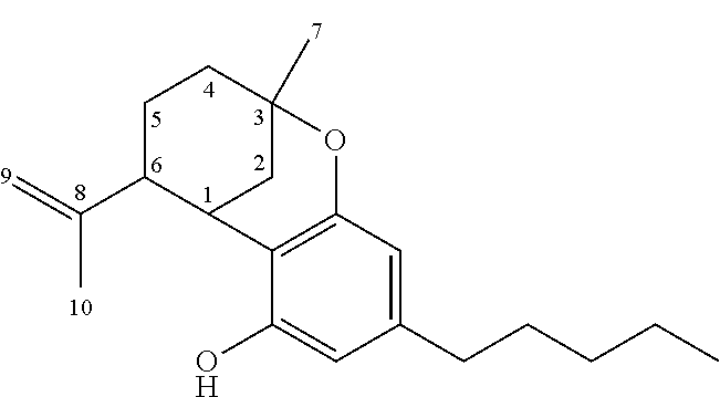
C1(CCCCC)=CC2=C(C(O)=C1)C1C(C(C)=C)CCC(C)(O2)C1
